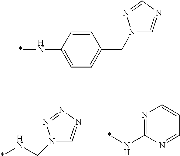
N1(CN*)C=NN=N1.N1=C(N*)N=CC=C1.C1(N*)=CC=C(CN2C=NC=N2)C=C1
